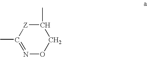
C1(C)[Z]C(C)=NOC1
